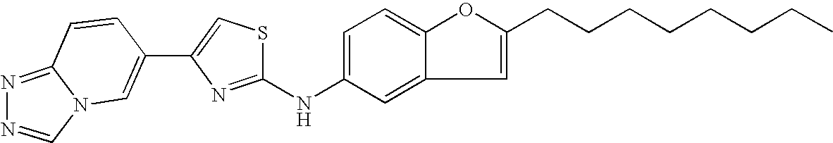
C12=NN=CN1C=C(C1=CSC(NC3=CC=C4C(=C3)C=C(CCCCCCCC)O4)=N1)C=C2
